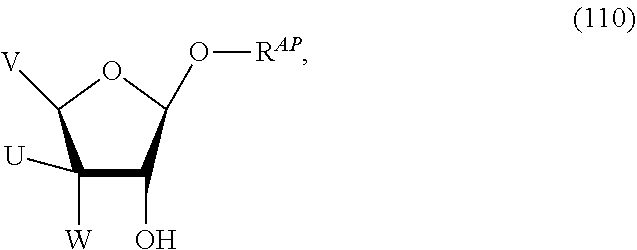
C1([U])([W])C(O)C(O[RAP])OC1[V]
